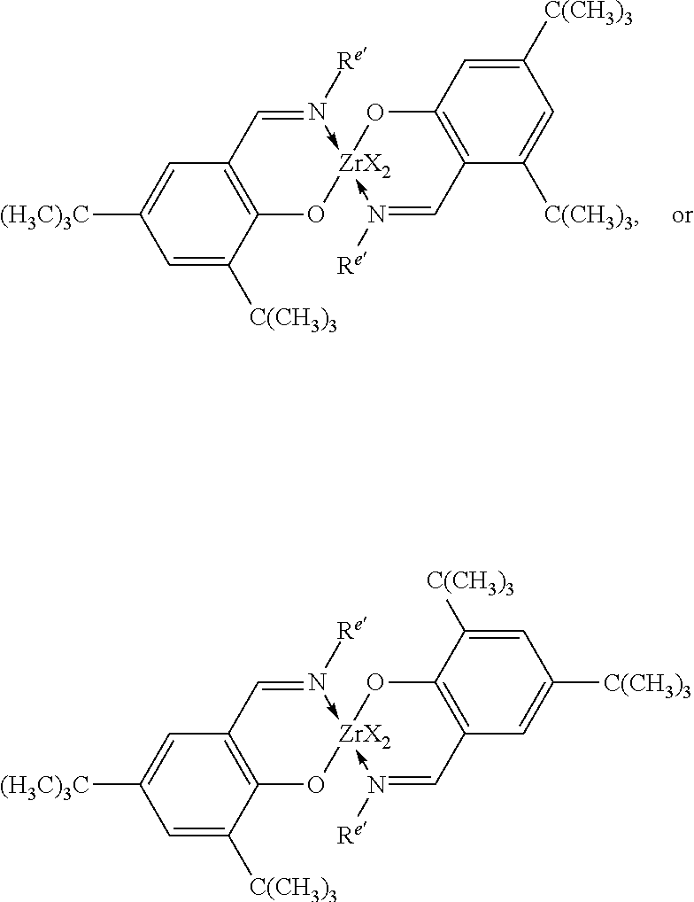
C1=C([(H3C)3C])C=C([C(CH3)3])C2=C1C=N([Re])->[ZrX2]1(-N([Re])=CC3=C(O1)C([C(CH3)3])=CC([C(CH3)3])=C3)O2.C1=C([(H3C)3C])C=C([C(CH3)3])C2=C1C=N([Re])->[ZrX2]1(-N([Re])=CC3=C(O1)C=C([C(CH3)3])C=C3[C(CH3)3])O2
